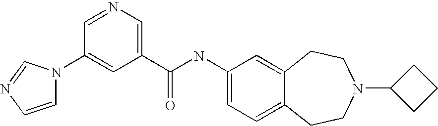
C1=NC=C(C(NC2=CC=C3C(=C2)CCN(C2CCC2)CC3)=O)C=C1N1C=CN=C1
